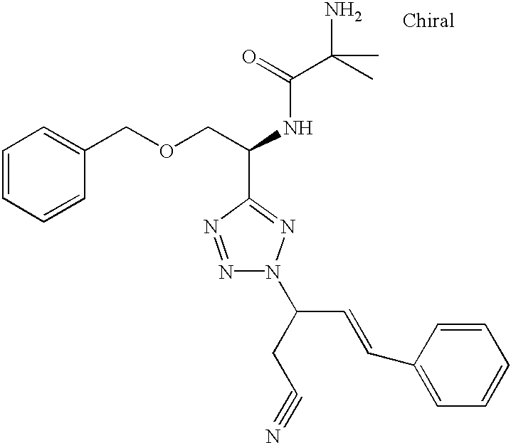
C1=CC=CC(COCC(NC(C(C)(N)C)=O)C2=NN(C(CC#N)C=CC3=CC=CC=C3)N=N2)=C1
